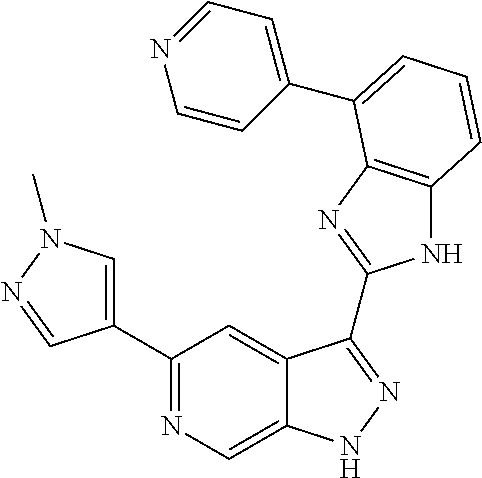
C1(C2=NC=C3C(=C2)C(C2=NC4=C(N2)C=CC=C4C2=CC=NC=C2)=NN3)=CN(C)N=C1
